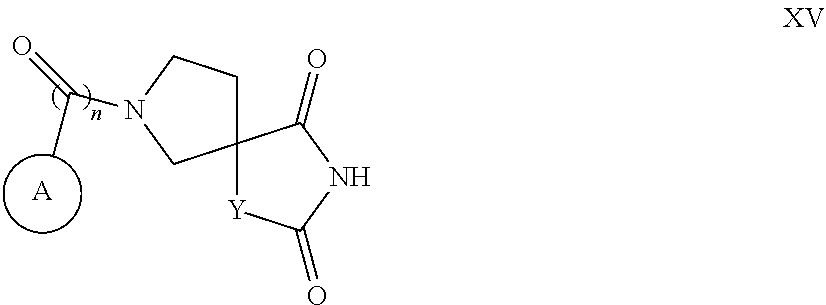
[A].C12(CCN(C(C)=O)C1)[Y]C(=O)NC2=O
